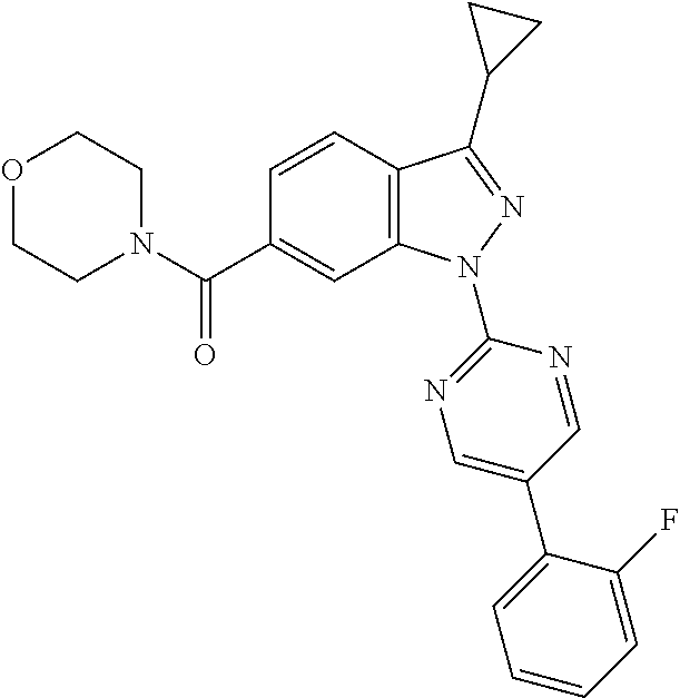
O1CCN(C(C2=CC3=C(C=C2)C(C2CC2)=NN3C2=NC=C(C3=CC=CC=C3F)C=N2)=O)CC1
